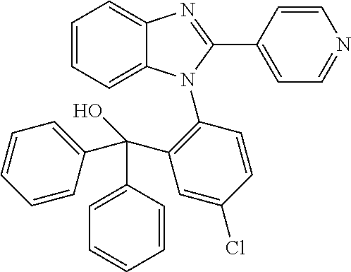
C1=CC=C2C(=C1)N=C(C1=CC=NC=C1)N2C1=C(C(O)(C2=CC=CC=C2)C2=CC=CC=C2)C=C(Cl)C=C1
